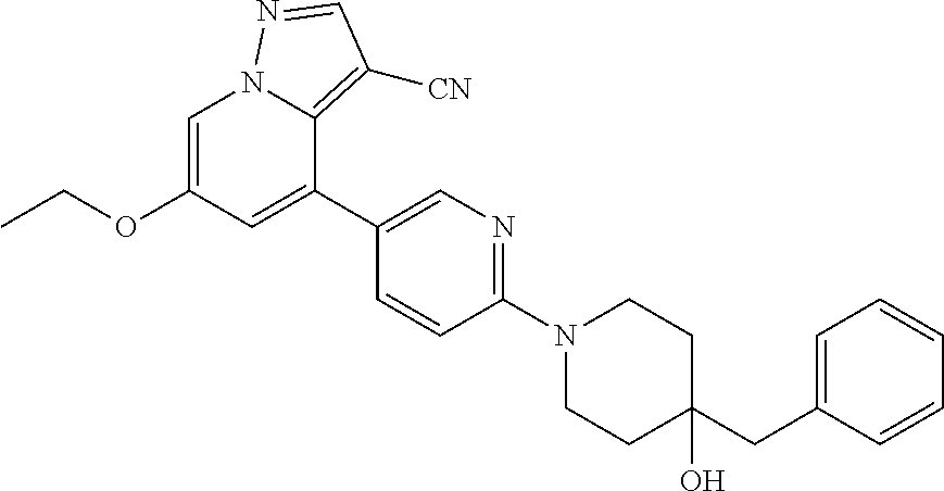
C1=C(OCC)C=C(C2=CN=C(N3CCC(CC4=CC=CC=C4)(O)CC3)C=C2)C2=C([CN])C=NN12
